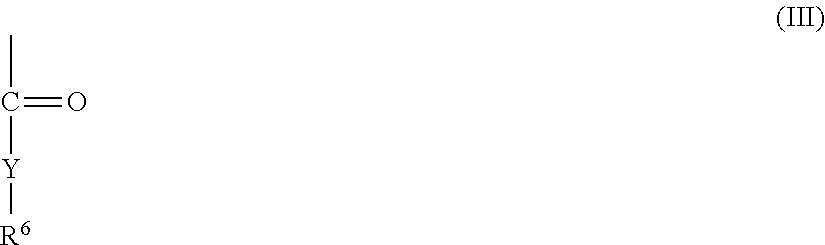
[R6][Y]C(C)=O
